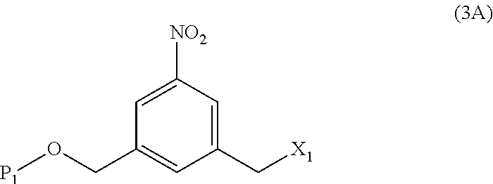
[X1]CC1=CC([NO2])=CC(CO[P1])=C1
